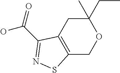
C12=C(CC(CC)(C)OC1)C(C(=O)O)=NS2
